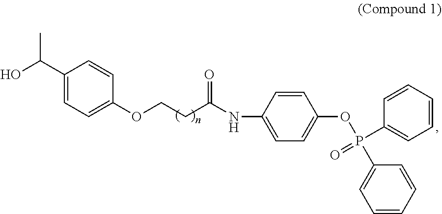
C1(C(O)C)=CC=C(OCCC(NC2=CC=C(OP(C3=CC=CC=C3)(=O)C3=CC=CC=C3)C=C2)=O)C=C1
